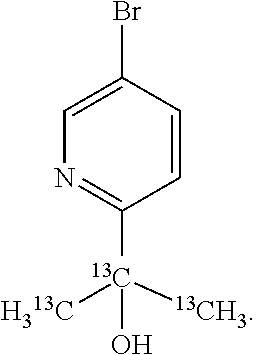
C1=CC(Br)=CN=C1[13C]([H313C])([13CH3])O
